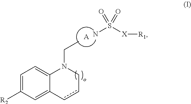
C1=C([R2])C=C2C(=C1)N(CC)Ccc2.[A].NS([X][R1])(=O)=O
